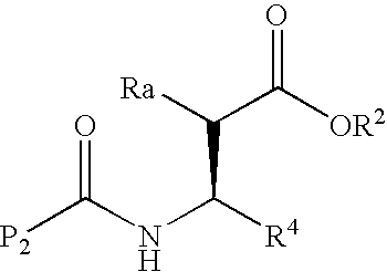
N(C([R4])C(C([OR2])=O)[Ra])C([P2])=O
